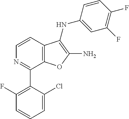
C1=CC2=C(C(C3=C(F)C=CC=C3Cl)=N1)OC(N)=C2NC1=CC(F)=C(F)C=C1
